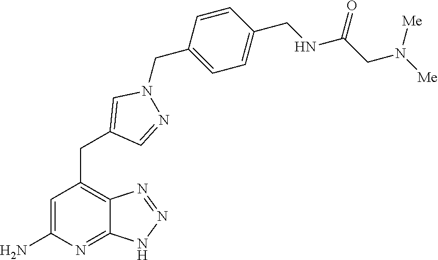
C1=C(N)N=C2C(=C1CC1=CN(CC3=CC=C(CNC(CN([Me])[Me])=O)C=C3)N=C1)N=NN2
